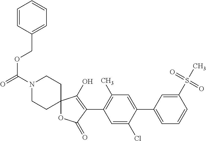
C12(OC(=O)C(C3=C(C)C=C(C4=CC=CC(S(C)(=O)=O)=C4)C(Cl)=C3)=C1O)CCN(C(OCC1=CC=CC=C1)=O)CC2
